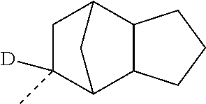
C1CCC2C3CC(C)([D])C(C12)C3
